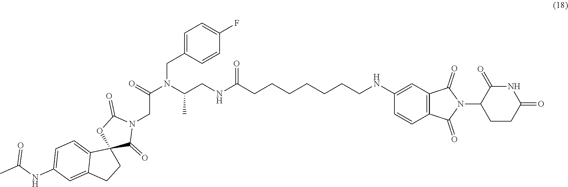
N1C(=O)C(N2C(=O)C3=C(C2=O)C=CC(NCCCCCCCC(NCC(N(C(=O)CN2C(=O)OC4(C2=O)C2=CC=C(NC(C)=O)C=C2CC4)CC2=CC=C(F)C=C2)C)=O)=C3)CCC1=O
